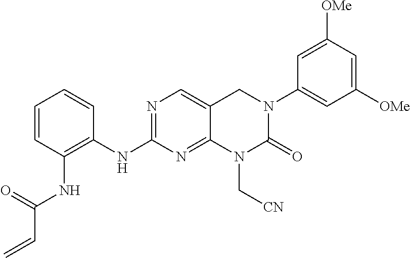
C1=CC(NC(C=C)=O)=C(NC2=NC=C3C(=N2)N(C[CN])C(=O)N(C2=CC([OMe])=CC([OMe])=C2)C3)C=C1
